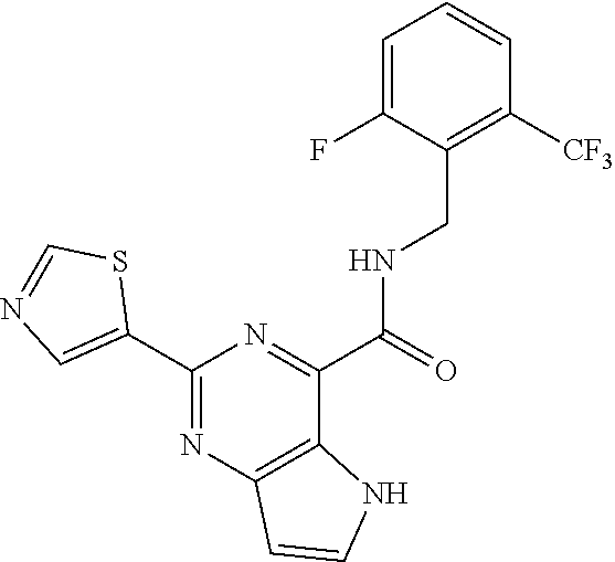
C1=C(F)C(CNC(C2=NC(C3=CN=CS3)=NC3=C2NC=C3)=O)=C([CF3])C=C1
